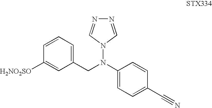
C1=C(C#N)C=CC(N(CC2=CC=CC([H2NO2SO])=C2)N2C=NN=C2)=C1
